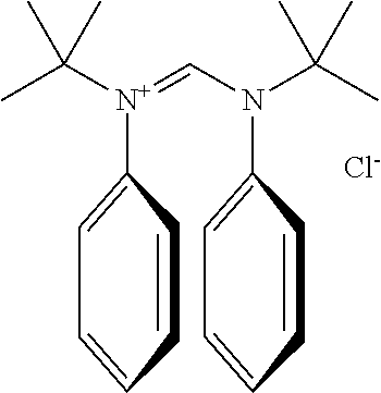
CC([N+](=CN(C(C)(C)C)C1=CC=CC=C1)C1=CC=CC=C1)(C)C.[Cl-]
